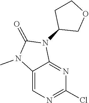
O=C1N(C2CCOC2)C2=NC(Cl)=NC=C2N1C
